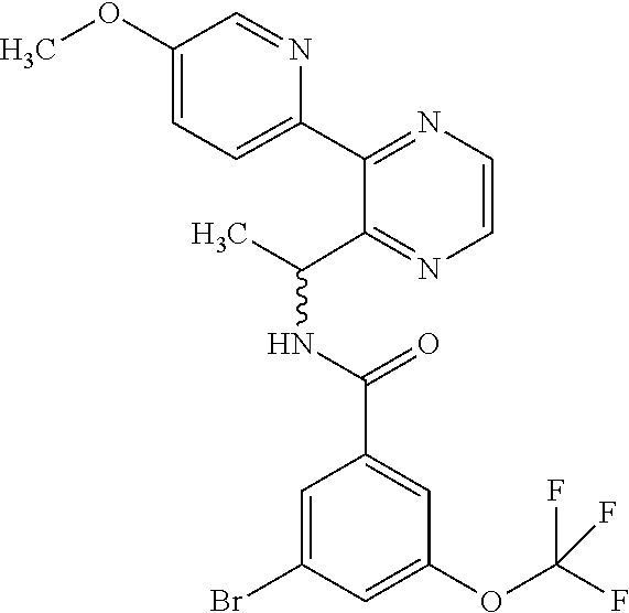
C(NC(C)C1=NC=CN=C1C1=CC=C(OC)C=N1)(C1=CC(OC(F)(F)F)=CC(Br)=C1)=O
